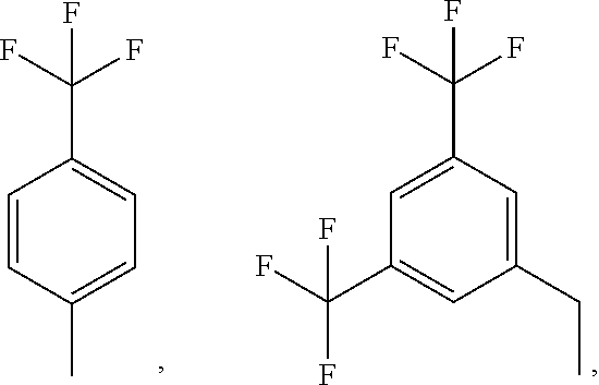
C1=C(C(F)(F)F)C=C(CC)C=C1C(F)(F)F.C1=CC(C)=CC=C1C(F)(F)F
